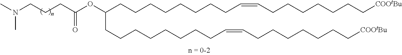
C(CCC(OC(CCCCCCCCC=CCCCCCCC[COOtBu])CCCCCCCCC=CCCCCCCC[COOtBu])=O)N(C)C
